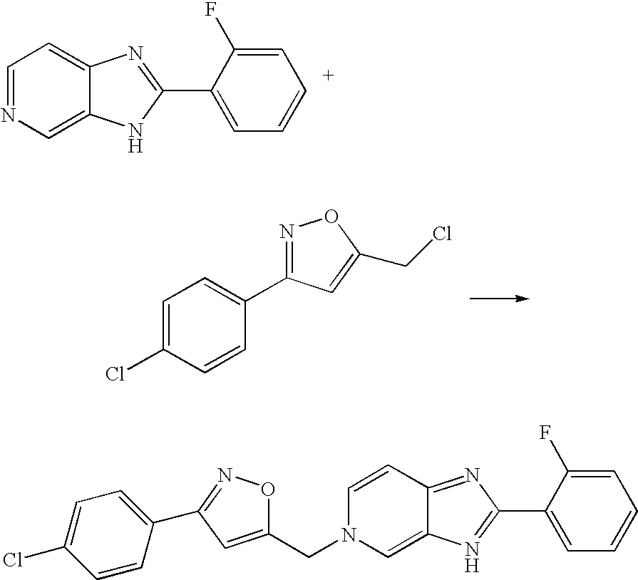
C1=NC=C2C(=C1)N=C(C1=CC=CC=C1F)N2.C1=C(Cl)C=CC(C2=NOC(CCl)=C2)=C1.C1=CC2=NC(C3=CC=CC=C3F)=NC2=CN1CC1=CC(C2=CC=C(Cl)C=C2)=NO1
